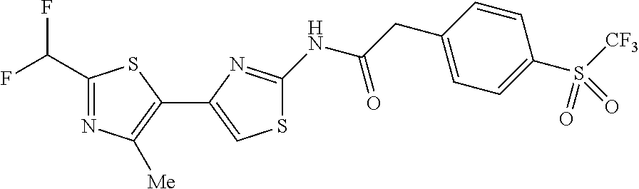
C1(C(F)F)=NC([Me])=C(C2=CSC(NC(CC3=CC=C(S([CF3])(=O)=O)C=C3)=O)=N2)S1
